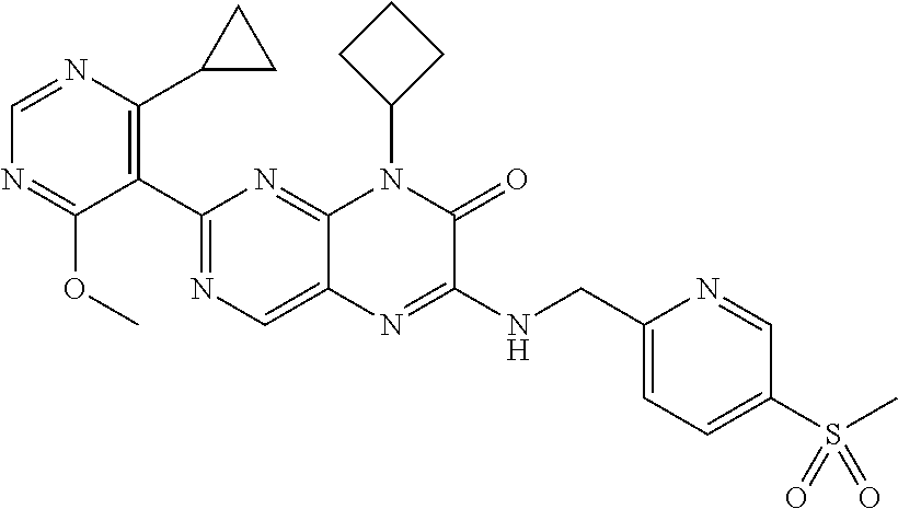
C1(C2=NC=C3C(=N2)N(C2CCC2)C(=O)C(NCC2=CC=C(S(C)(=O)=O)C=N2)=N3)=C(C2CC2)N=CN=C1OC
